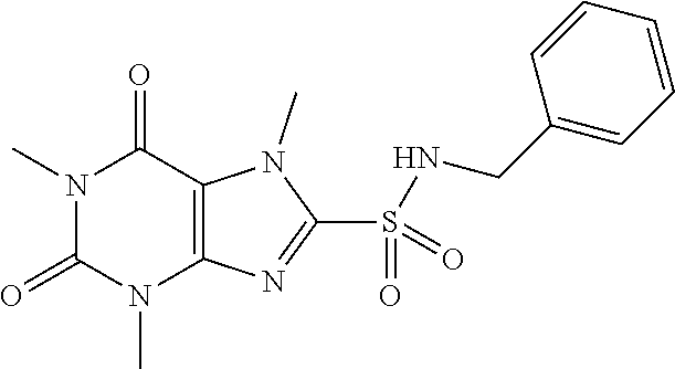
N1(C)C(=O)N(C)C2=C(C1=O)N(C)C(S(=O)(NCC1=CC=CC=C1)=O)=N2
